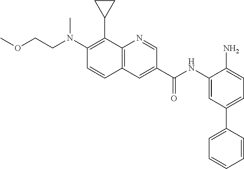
C(N(C1=C(C2CC2)C2=C(C=C1)C=C(C(NC1=CC(C3=CC=CC=C3)=CC=C1N)=O)C=N2)C)COC
